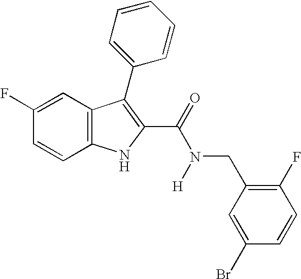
C12=C(C=CC(F)=C1)NC(C(=O)N([H])CC1=C(F)C=CC(Br)=C1)=C2C1=CC=CC=C1
